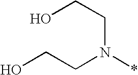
OCCN(*)CCO
